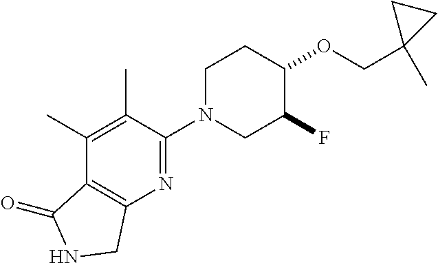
C(OC1CCN(C2=NC3=C(C(C)=C2C)C(=O)NC3)CC1F)C1(C)CC1
